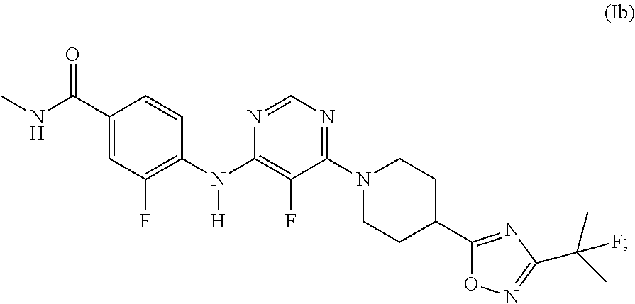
C1(C(NC)=O)=CC(F)=C(N(C2=C(F)C(N3CCC(C4=NC(C(F)(C)C)=NO4)CC3)=NC=N2)[H])C=C1
